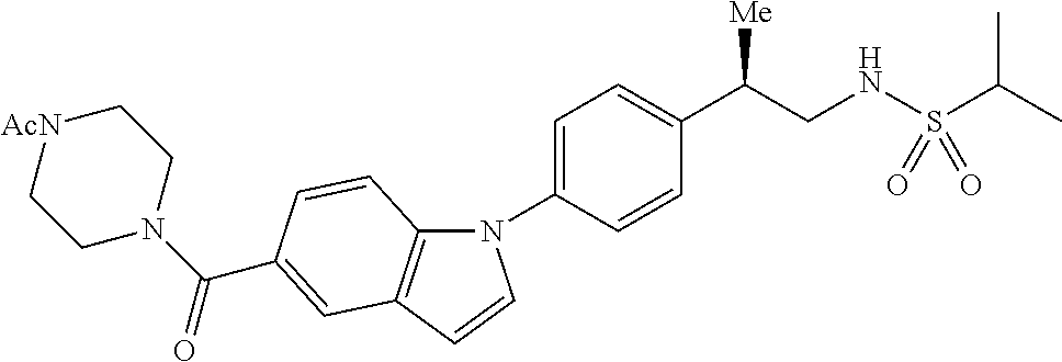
N1(C2=CC=C(C(CNS(C(C)C)(=O)=O)[Me])C=C2)C2=C(C=C1)C=C(C(N1CC[AcN]CC1)=O)C=C2
